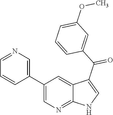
C1(C2=CN=CC=C2)=CN=C2C(=C1)C(C(C1=CC(OC)=CC=C1)=O)=CN2
